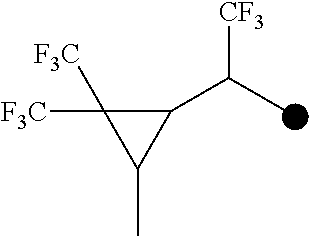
C1(C(C)[CF3])C([F3C])([F3C])C1C
